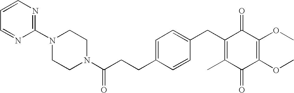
C1(=O)C(C)=C(CC2=CC=C(CCC(=O)N3CCN(C4=NC=CC=N4)CC3)C=C2)C(=O)C(OC)=C1OC
